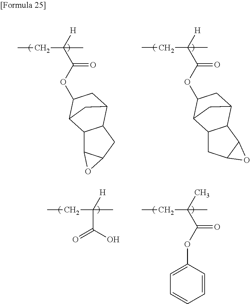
CCC(C(OC1CC2C3C(C4C(C3)O4)C1C2)=O)([H])C.CCC(C(OC1CC2C3C(CC4C3O4)C1C2)=O)([H])C.CCC(C(OC1=CC=CC=C1)=O)(C)C.CCC(C(=O)O)([H])C
